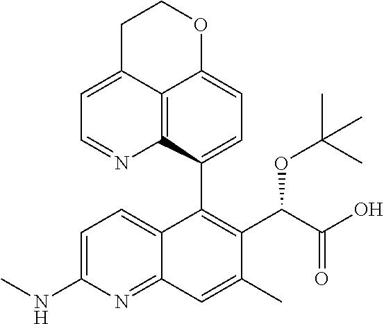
C12=C3C(C4=C(C(C(O)=O)OC(C)(C)C)C(C)=CC5=NC(NC)=CC=C45)=CC=C1OCCC2=CC=N3
